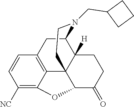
C1([NC])=C2C3=C(C=C1)CC1C4([H])C3(C(O2)C(=O)CC4)CCN1CC1CCC1
